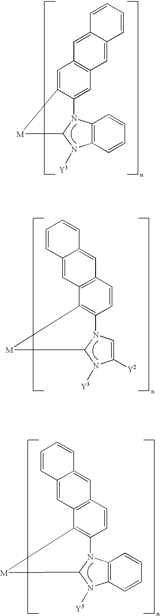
C12=C(N3C(N1[Y3])[M]C1=CC4=C(C=C31)C=C1C(=C4)C=CC=C1)C=CC=C2.C1([Y2])=CN2C(N1[Y3])[M]C1=C2C=CC2=C1C=C1C(=C2)C=CC=C1.C12=C(N3C(N1[Y3])[M]C1=C3C=CC3=C1C=C1C(=C3)C=CC=C1)C=CC=C2
